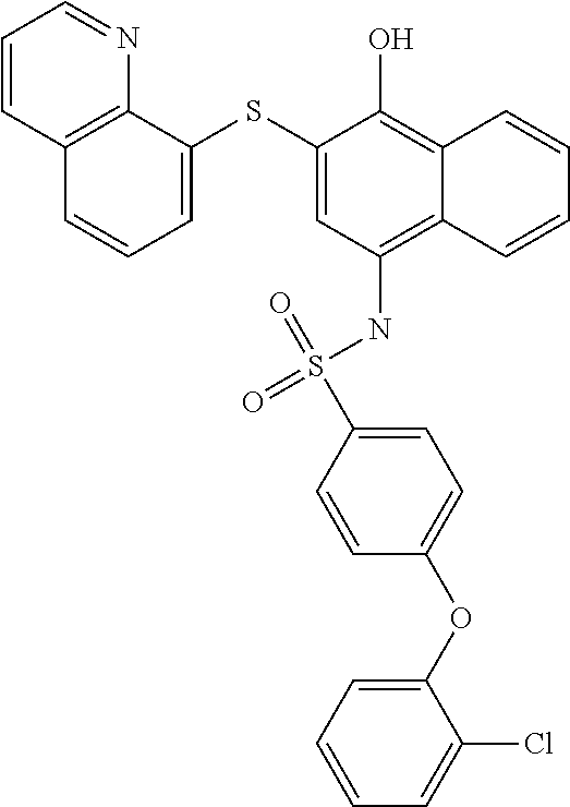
C12=C(NS(=O)(=O)C3=CC=C(OC4=CC=CC=C4Cl)C=C3)C=C(SC3=CC=CC4=C3N=CC=C4)C(O)=C1C=CC=C2
